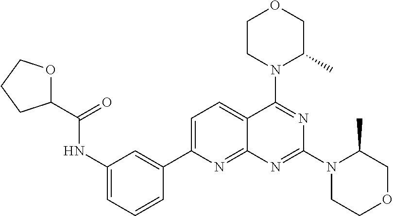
C1=C(C2=CC(NC(C3OCCC3)=O)=CC=C2)N=C2C(=C1)C(N1C(C)COCC1)=NC(N1CCOCC1C)=N2
